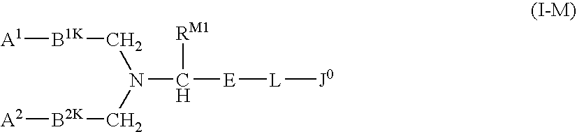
[B1K](CN(C[B2K][A2])C([E][L][J0])[RM1])[A1]
